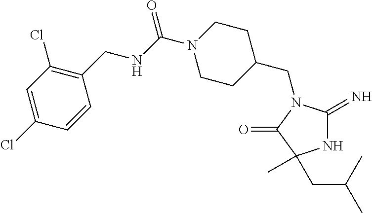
C1C(CN2C(=N)NC(C)(CC(C)C)C2=O)CCN(C(NCC2=C(Cl)C=C(Cl)C=C2)=O)C1
